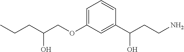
C(CC)C(COC1=CC=CC(C(CCN)O)=C1)O
